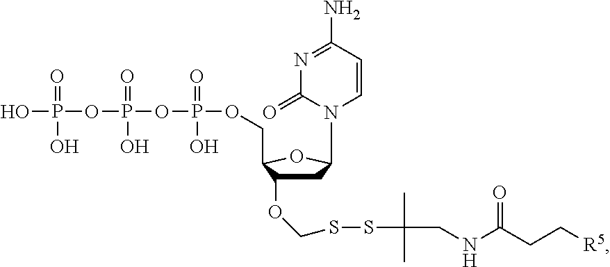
OP(OP(OP(=O)(O)OCC1C(OCSSC(CNC(CC[R5])=O)(C)C)CC(N2C=CC(N)=NC2=O)O1)(=O)O)(=O)O
